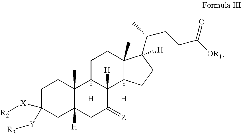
C1C([X][R2])([Y][R3])CC2([H])C(C)(C1)C1([H])C([H])(C(=[Z])C2)C2([H])C(C)(CC1)C(C(CCC([OR1])=O)C)([H])CC2
